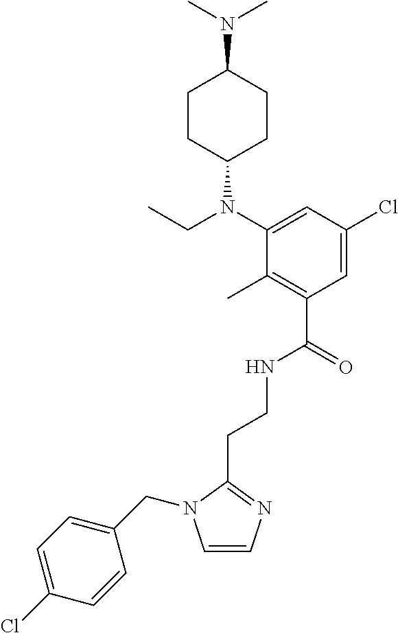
C(CNC(C1=C(C)C(N(C2CCC(N(C)C)CC2)CC)=CC(Cl)=C1)=O)C1=NC=CN1CC1=CC=C(Cl)C=C1
